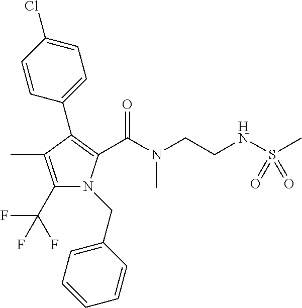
C1(C(F)(F)F)=C(C)C(C2=CC=C(Cl)C=C2)=C(C(N(CCNS(C)(=O)=O)C)=O)N1CC1=CC=CC=C1
